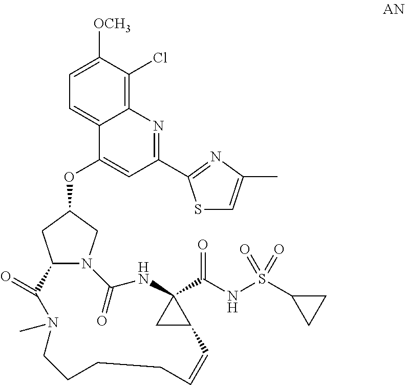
C12N(CC(OC3=CC(C4=NC(C)=CS4)=NC4=C(Cl)C([OCH3])=CC=C34)C1)C(=O)NC1(C(NS(C3CC3)(=O)=O)=O)CC1C=CCCCCN(C)C2=O
